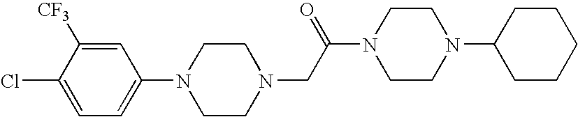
N1(CC(N2CCN(C3CCCCC3)CC2)=O)CCN(C2=CC=C(Cl)C([CF3])=C2)CC1
